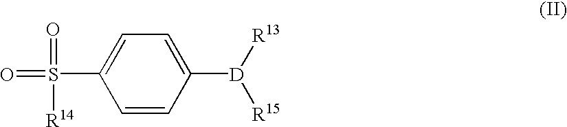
O=S(=O)([R14])C1=CC=C([D]([R13])[R15])C=C1
